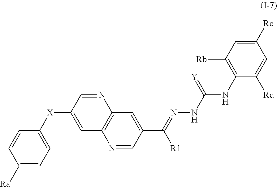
C1([Ra])=CC=C([X]C2=CC3=C(N=C2)C=C(C(=NNC(NC2=C([Rb])C=C([Rc])C=C2[Rd])=[Y])[R1])C=N3)C=C1
